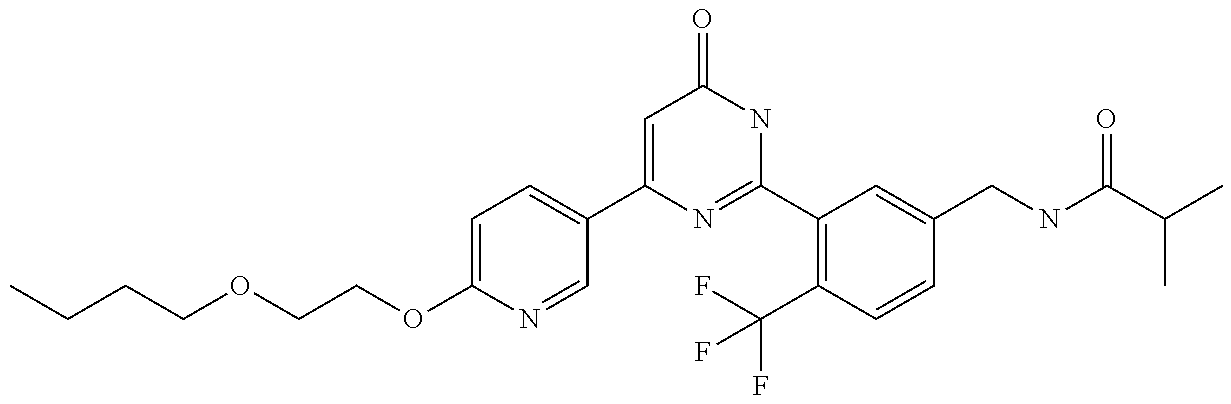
C1(C2=CC=C(OCCOCCCC)N=C2)=CC(=O)NC(C2=C(C(F)(F)F)C=CC(CNC(C(C)C)=O)=C2)=N1
